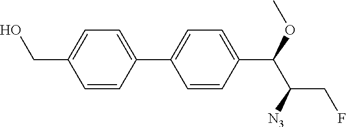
C1(C(C(CF)[N3])OC)=CC=C(C2=CC=C(CO)C=C2)C=C1
